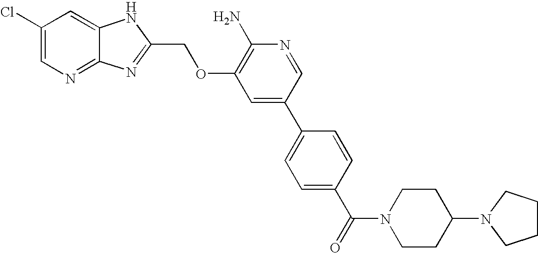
C1(Cl)=CN=C2C(=C1)NC(COC1=C(N)N=CC(C3=CC=C(C(=O)N4CCC(N5CCCC5)CC4)C=C3)=C1)=N2
